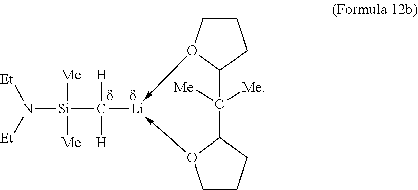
C1CCC2O1->[Li](C([Si](N([Et])[Et])([Me])[Me])([H])[H])-O1C(C2([Me])[Me])CCC1
